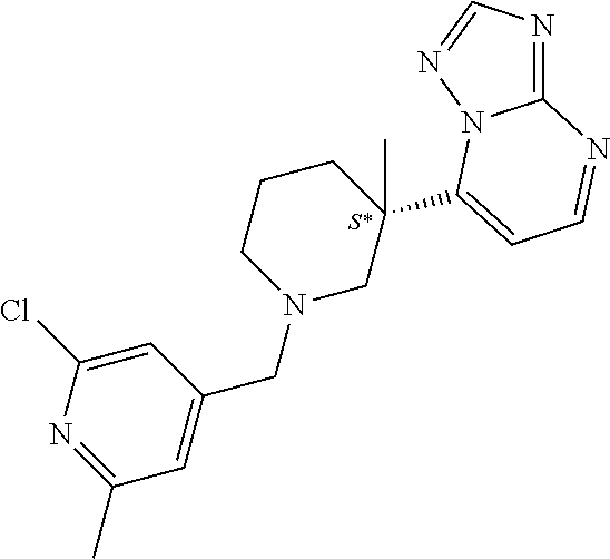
[S*].N1=C2N(N=C1)C(C1(C)CCCN(CC3=CC(C)=NC(Cl)=C3)C1)=CC=N2
